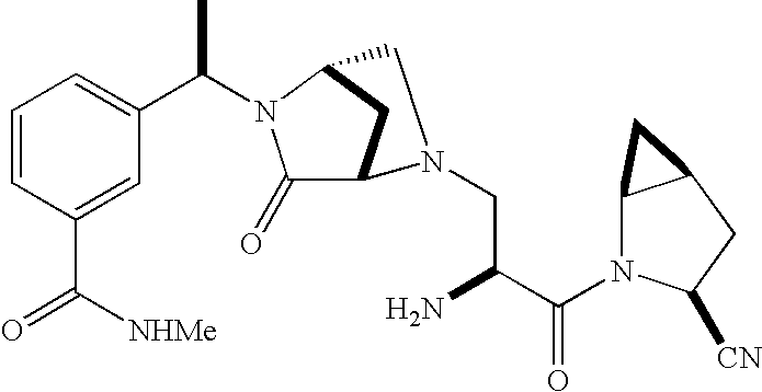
C1=CC(C([NHMe])=O)=CC(C(C)N2C(=O)C3CC2CN3CC(N)C(N2C3C(CC2[CN])C3)=O)=C1
